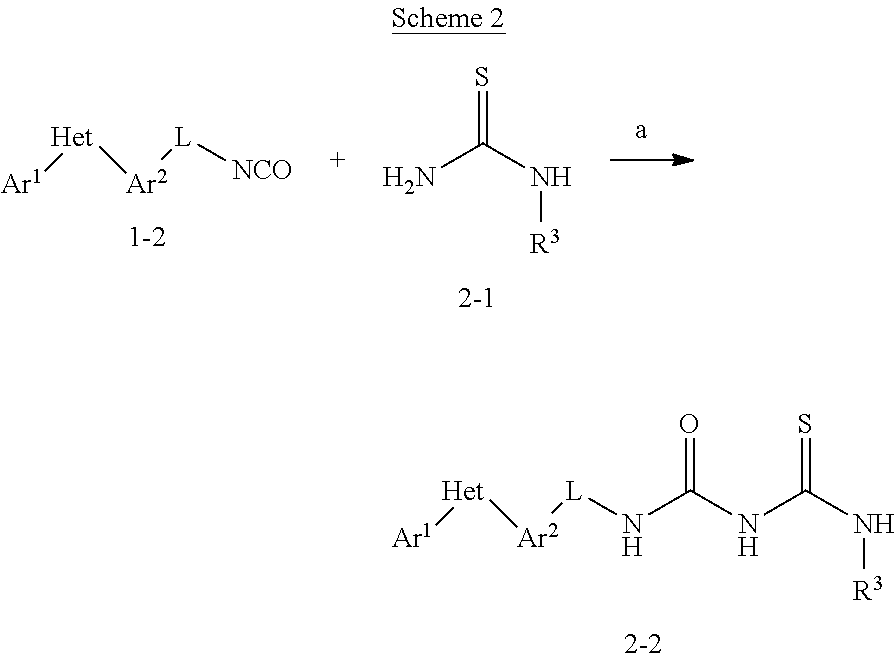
NC(N[R3])=S.[NCO][L][Ar2][Het][Ar1].N(C(NC(N[R3])=S)=O)[L][Ar2][Het][Ar1]
